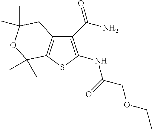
C12=C(SC(NC(=O)COCC)=C1C(N)=O)C(C)(C)OC(C)(C)C2
